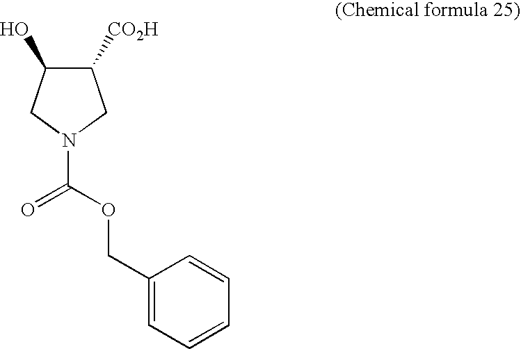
C1([CO2H])C(O)CN(C(=O)OCC2=CC=CC=C2)C1
